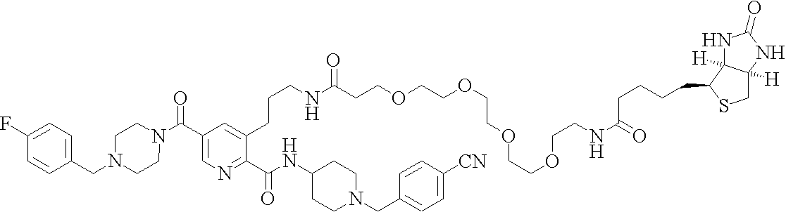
N(C(C1=NC=C(C(=O)N2CCN(CC3=CC=C(F)C=C3)CC2)C=C1CCCNC(CCOCCOCCOCCOCCNC(CCCCC1SCC2([H])C1([H])NC(=O)N2)=O)=O)=O)C1CCN(CC2=CC=C([CN])C=C2)CC1
